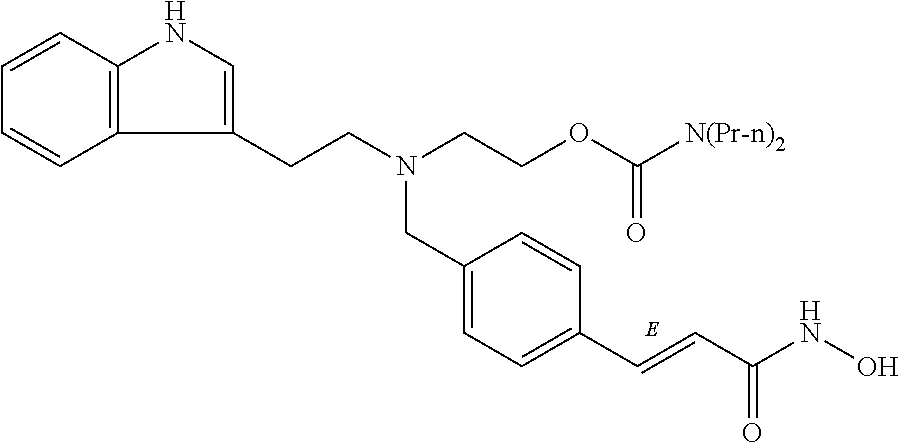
C1=C(CN(CCOC([N(Pr-n)2])=O)CCC2=CNC3=C2C=CC=C3)C=CC(C=CC(NO)=O)=C1
